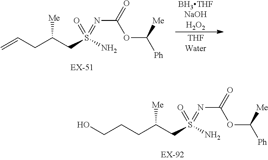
C=CCC([Me])CS(N)(=O)=NC(OC([Me])[Ph])=O.[BH3THFNaOHH2O2].[THFWater].C(CC([Me])CS(N)(=O)=NC(OC([Me])[Ph])=O)CO
